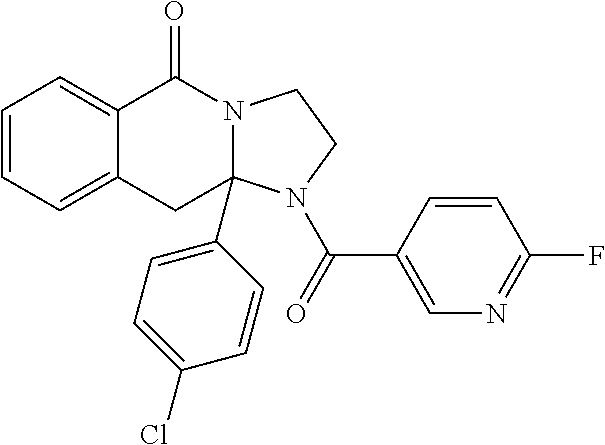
C1=CC=C2C(=C1)C(=O)N1CCN(C(=O)C3=CN=C(F)C=C3)C1(C1=CC=C(Cl)C=C1)C2
